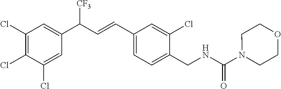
C1(Cl)=C(Cl)C(Cl)=CC(C(C=CC2=CC=C(CNC(=O)N3CCOCC3)C(Cl)=C2)[CF3])=C1
